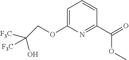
C1=C(OCC([F3C])(O)[F3C])N=C(C(=O)OC)C=C1
